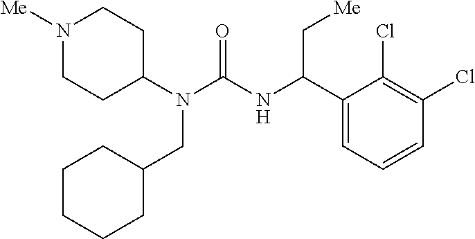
N1([Me])CCC(N(C(NC(C2=CC=CC(Cl)=C2Cl)C[Me])=O)CC2CCCCC2)CC1
